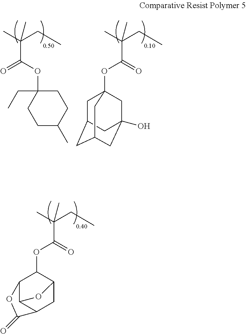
O=C(OC1C2C3C(CC1O3)C(=O)O2)C(C)(CC)C.O=C(OC12CC3CC(CC(O)(C1)C3)C2)C(C)(CC)C.O(C(=O)C(C)(CC)C)C1(CC)CCC(C)CC1
